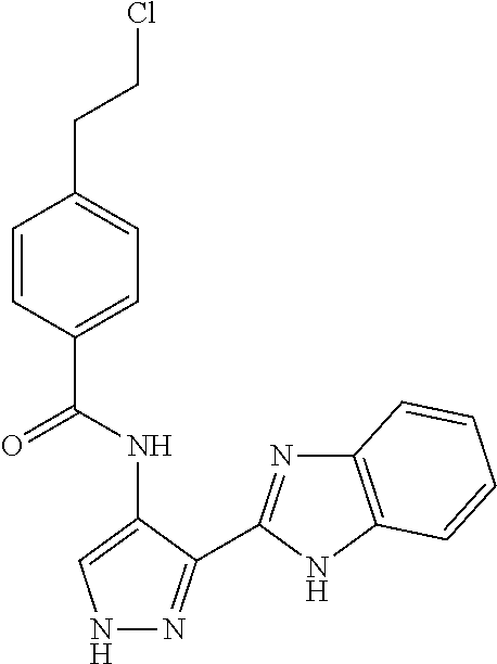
C1(C(NC2=CNN=C2C2=NC3=C(N2)C=CC=C3)=O)=CC=C(CCCl)C=C1
